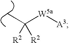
C([R2])([R2])(C)[W5a][A3]
